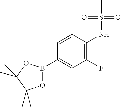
C1=CC(B2OC(C)(C)C(C)(C)O2)=CC(F)=C1NS(=O)(C)=O
